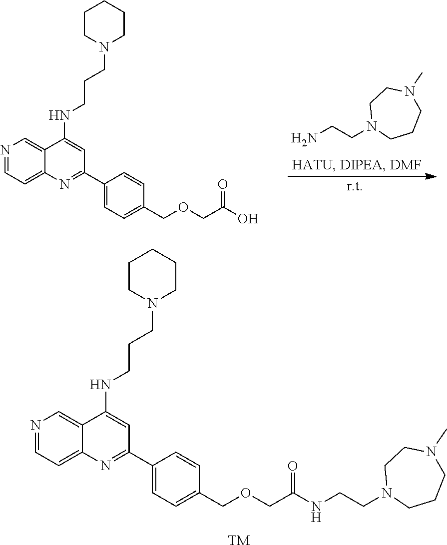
N1=CC=C2C(=C1)C(NCCCN1CCCCC1)=CC(C1=CC=C(COCC(O)=O)C=C1)=N2.NCCN1CCCN(C)CC1.N1=CC=C2C(=C1)C(NCCCN1CCCCC1)=CC(C1=CC=C(COCC(NCCN3CCCN(C)CC3)=O)C=C1)=N2.[TM]
